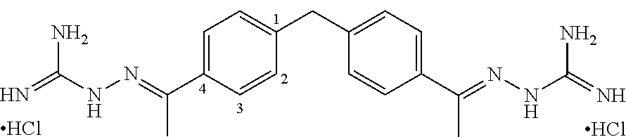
Cl.Cl.C1=C(C(=NNC(=N)N)C)C=CC(CC2=CC=C(C(=NNC(=N)N)C)C=C2)=C1
